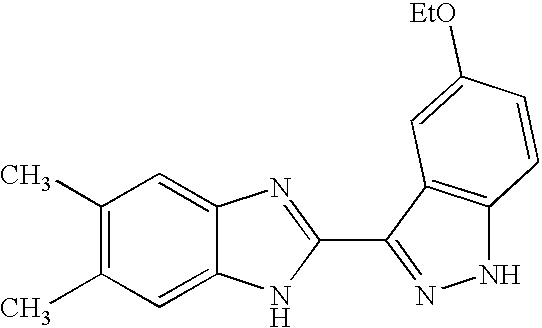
C1(C)=C(C)C=C2C(=C1)N=C(C1=NNC3=C1C=C([EtO])C=C3)N2
